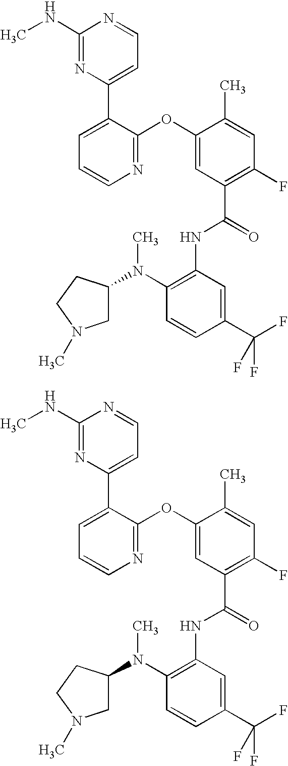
N1=C(OC2=CC(C(=O)NC3=C(N(C4CN(C)CC4)C)C=CC(C(F)(F)F)=C3)=C(F)C=C2C)C(C2=CC=NC(NC)=N2)=CC=C1.N1=C(OC2=CC(C(=O)NC3=C(N(C4CN(C)CC4)C)C=CC(C(F)(F)F)=C3)=C(F)C=C2C)C(C2=CC=NC(NC)=N2)=CC=C1
